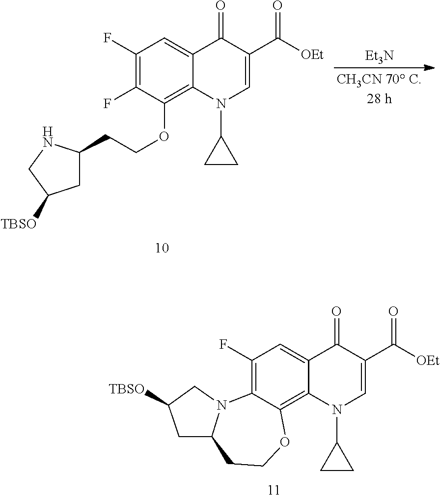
C1(F)=C2C(=C3C(=C1)C(=O)C(C([OEt])=O)=CN3C1CC1)OCCC1N2CC([TBSO])C1.C1(F)=C(F)C(OCCC2CC([TBSO])CN2)=C2C(=C1)C(=O)C(C([OEt])=O)=CN2C1CC1.[Et3N]
